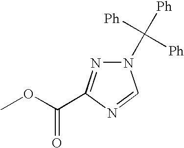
N1(C([Ph])([Ph])[Ph])N=C(C(OC)=O)N=C1
